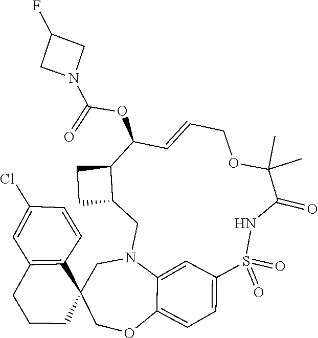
C1(OC(=O)N2CC(F)C2)C=CCOC(C)(C)C(=O)NS(=O)(=O)C2=CC=C3C(=C2)N(CC2C1CC2)CC1(C2=C(C=C(Cl)C=C2)CCC1)CO3
